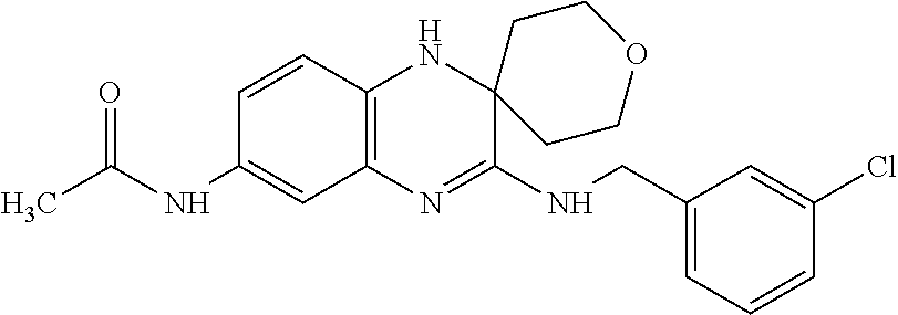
C1=CC2=C(C=C1NC(C)=O)N=C(NCC1=CC=CC(Cl)=C1)C1(N2)CCOCC1
